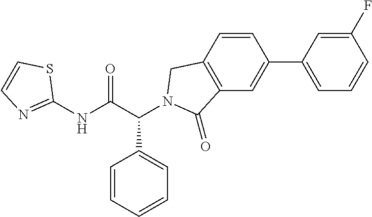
C1(NC(C(C2=CC=CC=C2)N2CC3=C(C=C(C4=CC=CC(F)=C4)C=C3)C2=O)=O)=NC=CS1
